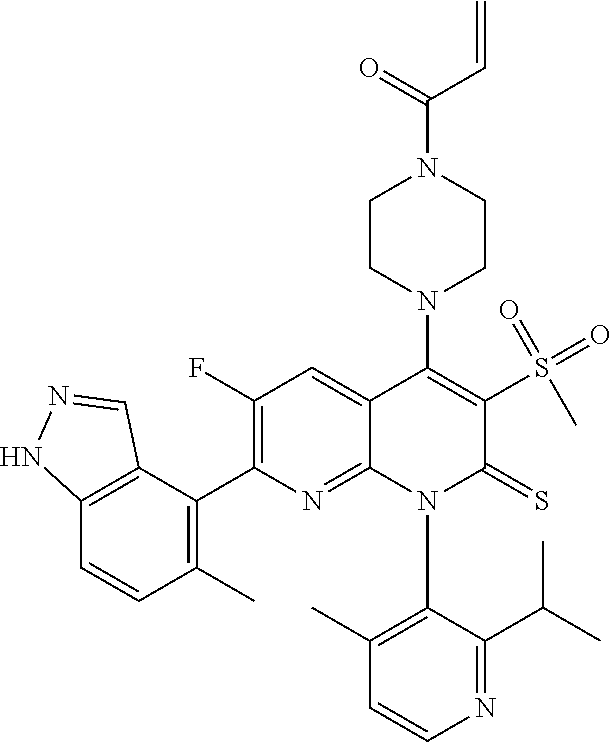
C1=CN=C(C(C)C)C(N2C(=S)C(S(=O)(=O)C)=C(N3CCN(C(=O)C=C)CC3)C3=CC(F)=C(C4=C(C)C=CC5=C4C=NN5)N=C23)=C1C
